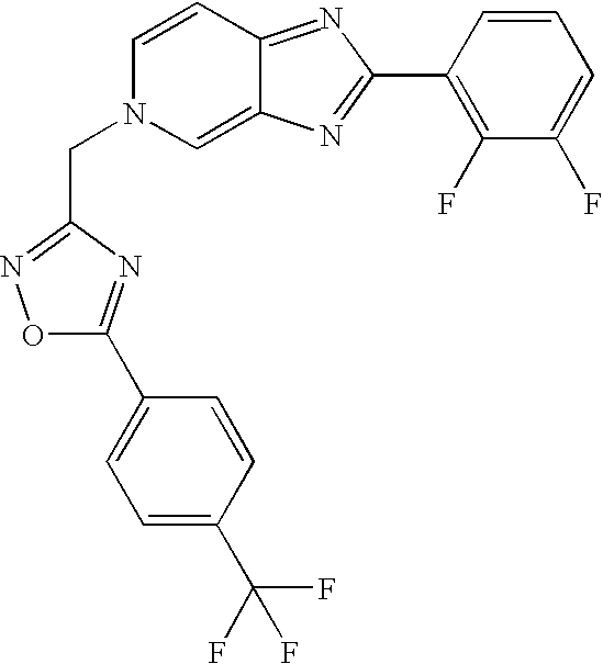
O1N=C(CN2C=C3C(=NC(C4=C(F)C(F)=CC=C4)=N3)C=C2)N=C1C1=CC=C(C(F)(F)F)C=C1
